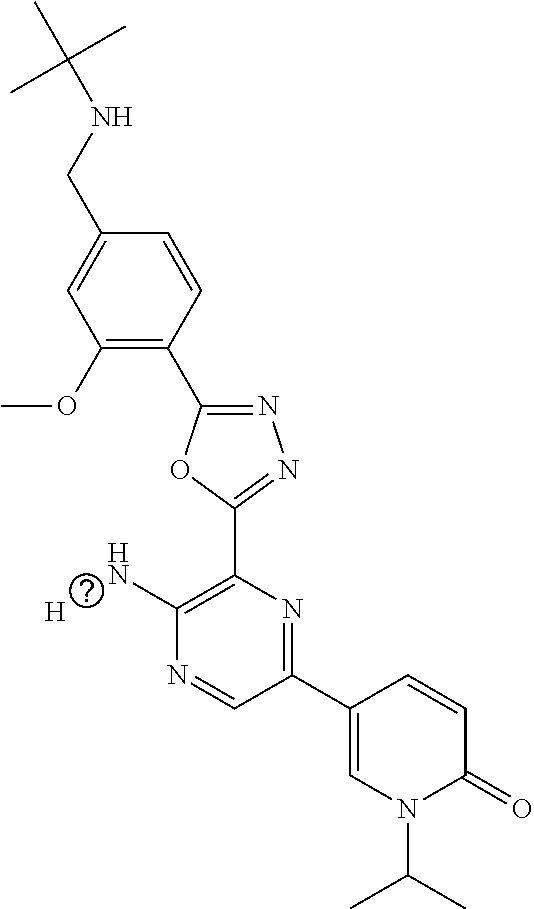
C1(OC)=C(C2=NN=C(C3=C(N)N=CC(C4=CN(C(C)C)C(=O)C=C4)=N3)O2)C=CC(CNC(C)(C)C)=C1.[H]
